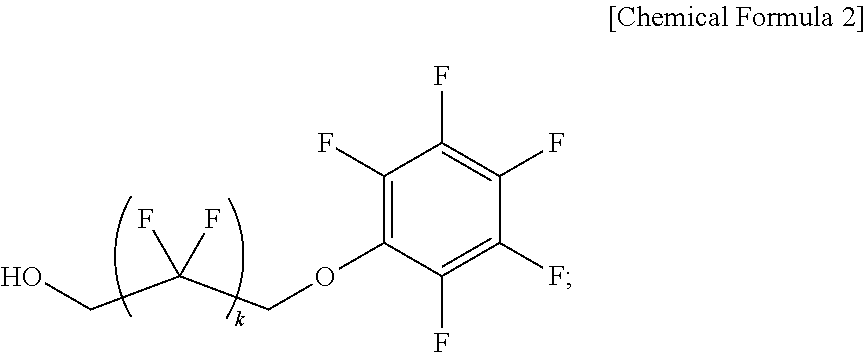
C1(F)=C(OCC(CO)(F)F)C(F)=C(F)C(F)=C1F
